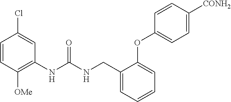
C1=CC([OMe])=C(NC(NCC2=CC=CC=C2OC2=CC=C([CONH2])C=C2)=O)C=C1Cl
